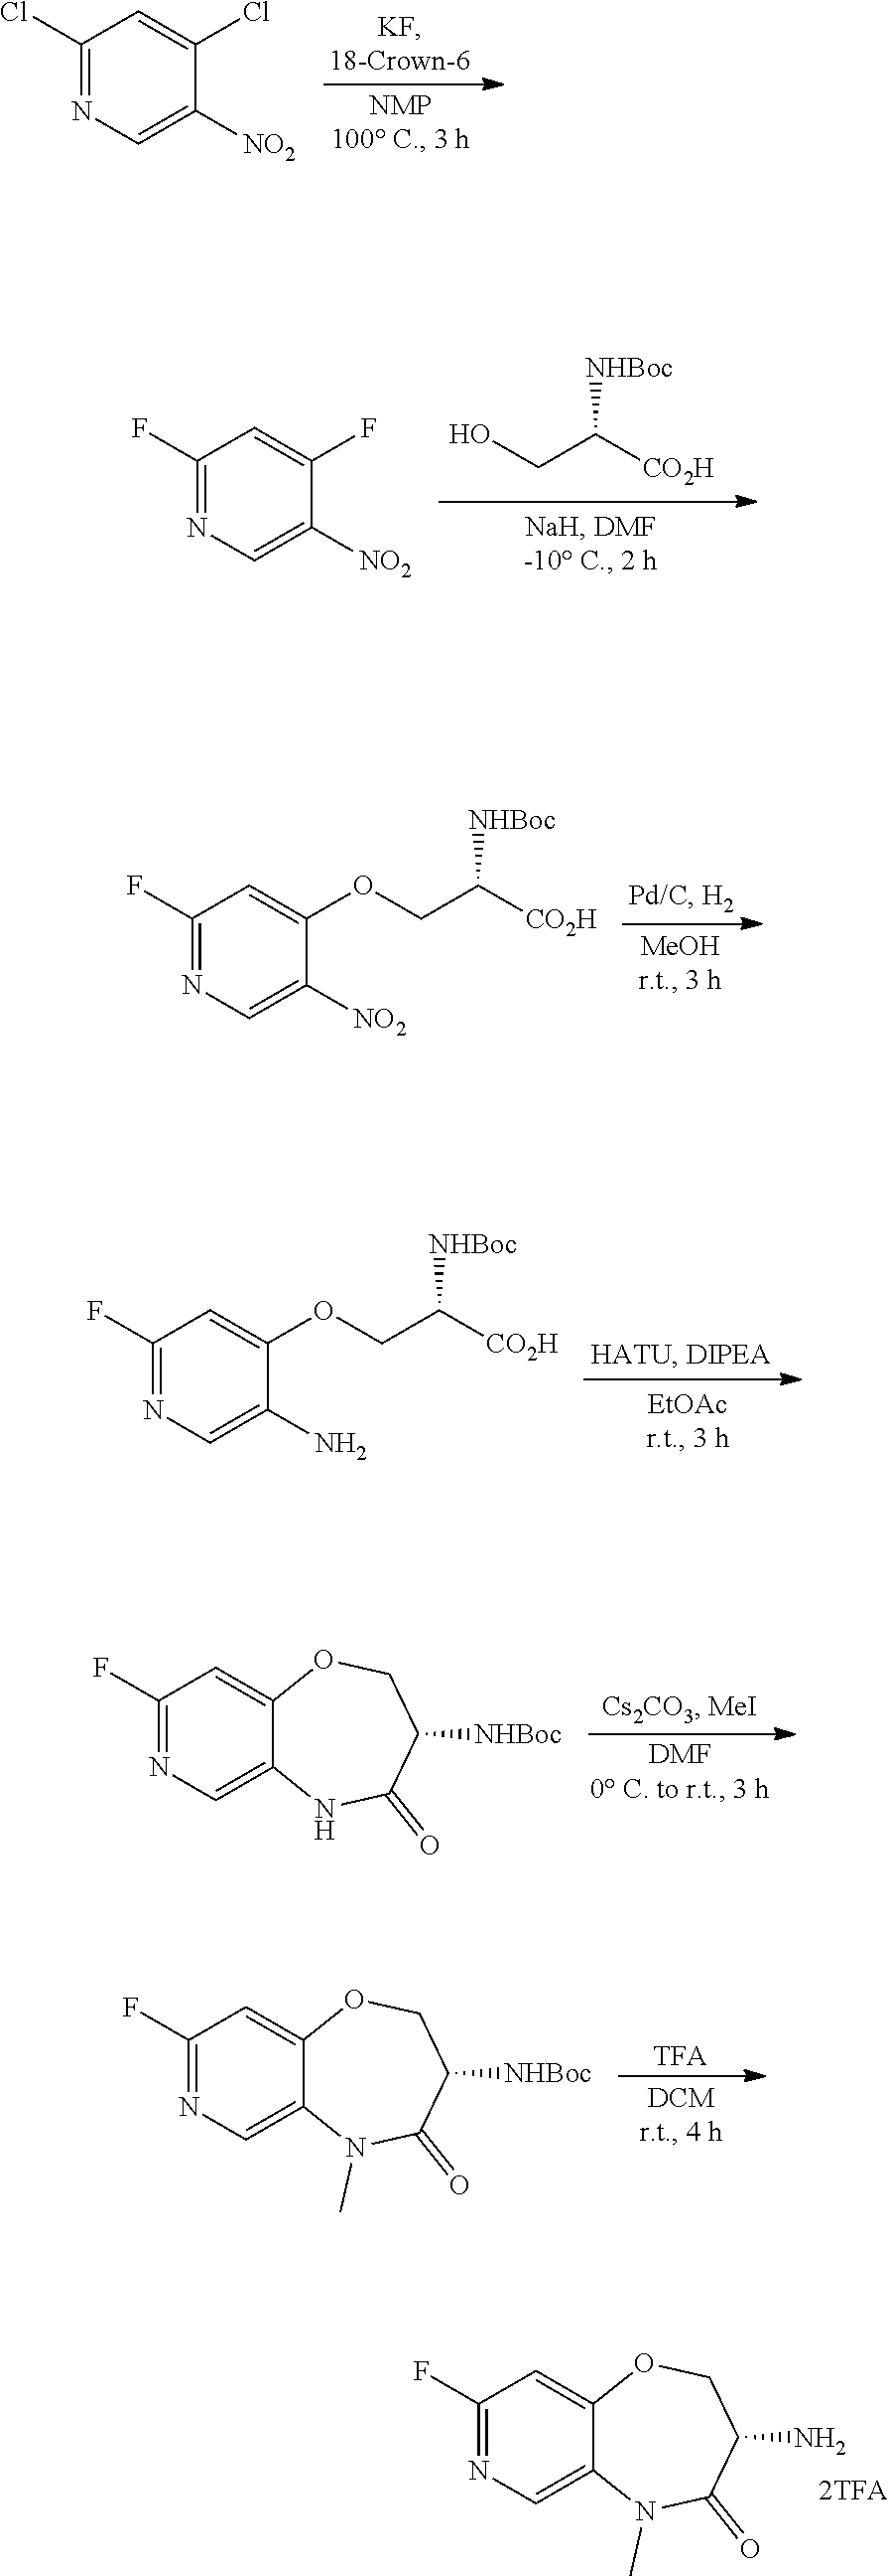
C1(F)=NC=C([NO2])C(F)=C1.OCC([CO2H])[NHBoc].C1(F)=NC=C([NO2])C(OCC([CO2H])[NHBoc])=C1.C1(Cl)=NC=C([NO2])C(Cl)=C1.C1(F)=NC=C(N)C(OCC([CO2H])[NHBoc])=C1.C1=C2C(=CN=C1F)NC(=O)C([NHBoc])CO2.C1=C2C(=CN=C1F)N(C)C(=O)C([NHBoc])CO2.[TFA].C1=C2C(=CN=C1F)N(C)C(=O)C(N)CO2.[2TFA]
